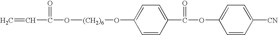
C=CC(=O)O[(CH2)6]OC1=CC=C(C(=O)OC2=CC=C([CN])C=C2)C=C1
